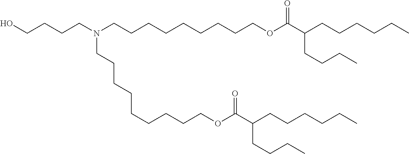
C(CCCCCCOC(C(CCCCCC)CCCC)=O)CCN(CCCCO)CCCCCCCCCOC(C(CCCCCC)CCCC)=O
